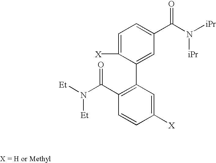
[Et]N(C(C1=C(C2=CC(C(=O)N([iPr])[iPr])=CC=C2[X])C=C([X])C=C1)=O)[Et]
